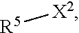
[R5][X2]
